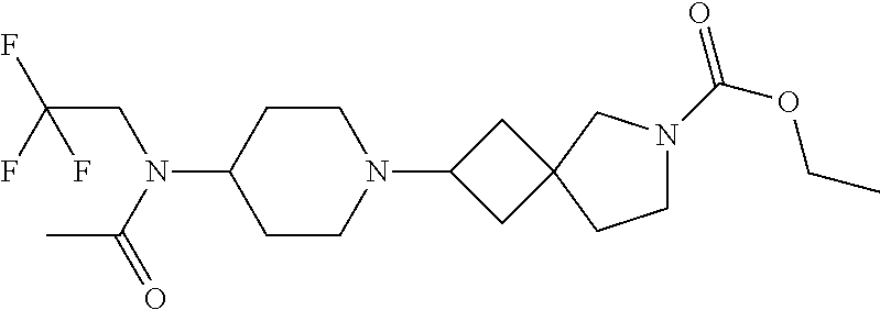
C1CC(N(C(C)=O)CC(F)(F)F)CCN1C1CC2(C1)CN(C(=O)OCC)CC2
